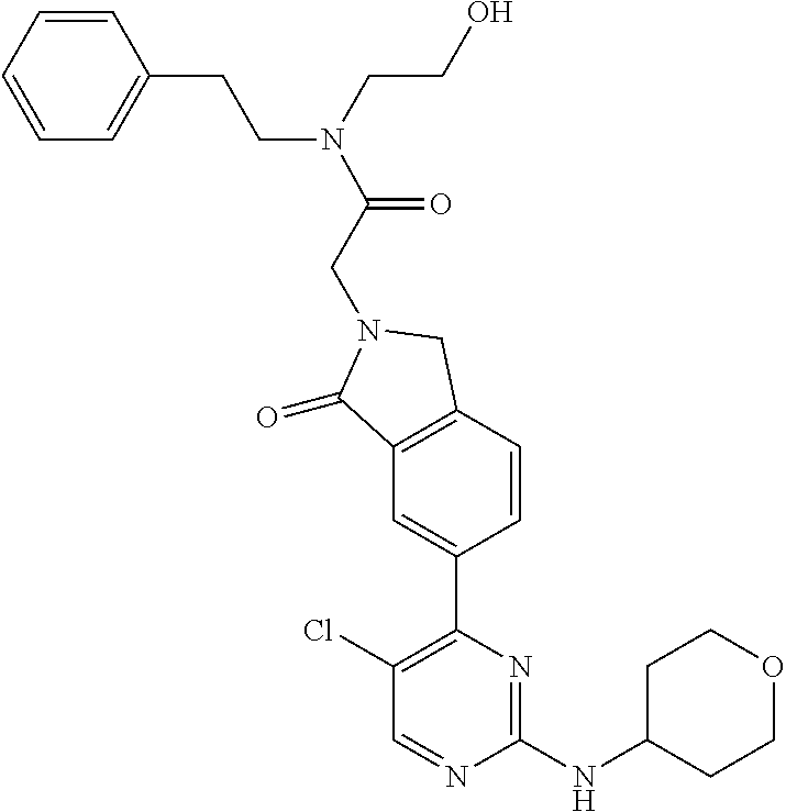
C1(Cl)=C(C2=CC3=C(C=C2)CN(CC(N(CCC2=CC=CC=C2)CCO)=O)C3=O)N=C(NC2CCOCC2)N=C1
